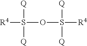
S([R4])(OS([R4])([Q])[Q])([Q])[Q]
